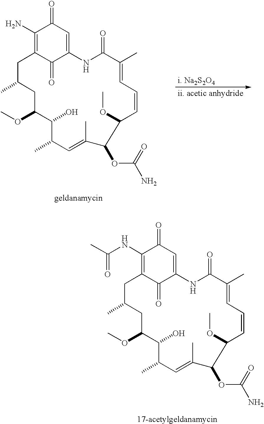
C1(N)=C2C(=O)C(=CC1=O)NC(=O)C(C)=CC=CC(OC)C(OC(N)=O)C(C)=CC(C)C(O)C(OC)CC(C)C2.C1(NC(C)=O)=C2C(=O)C(=CC1=O)NC(=O)C(C)=CC=CC(OC)C(OC(N)=O)C(C)=CC(C)C(O)C(OC)CC(C)C2
